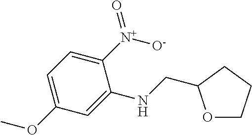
C1([N+]([O-])=O)=CC=C(OC)C=C1NCC1OCCC1
